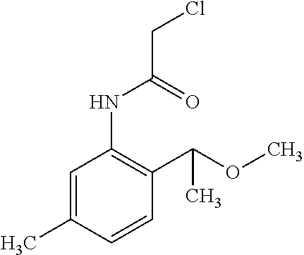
C1=CC(C)=CC(NC(CCl)=O)=C1C(OC)C
